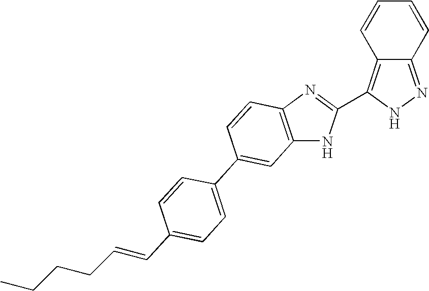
C1=CC2=C(C3=NC4=C(N3)C=C(C3=CC=C(C=CCCCC)C=C3)C=C4)NN=C2C=C1
